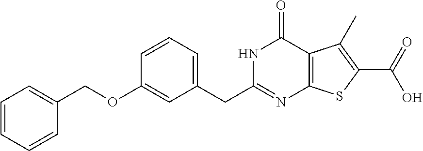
C1=CC=C(CC2=NC3=C(C(=O)N2)C(C)=C(C(O)=O)S3)C=C1OCC1=CC=CC=C1
